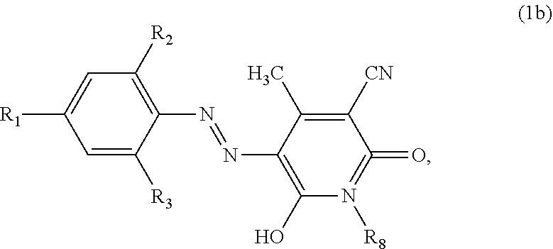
[R1]C1=CC([R2])=C(N=NC2=C(O)N([R8])=C(=O)C([CN])=C2C)C([R3])=C1
